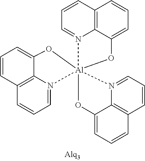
C1=CC2=C3N(=C1)[Al]14(N5=CC=CC6=C5C(=CC=C6)O1)(N1=CC=CC5=C1C(=CC=C5)O4)OC3=CC=C2
